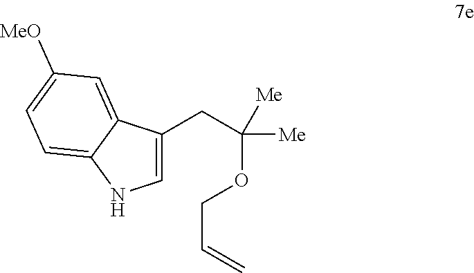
C1=C(CC([Me])(OCC=C)[Me])C2=CC([MeO])=CC=C2N1
